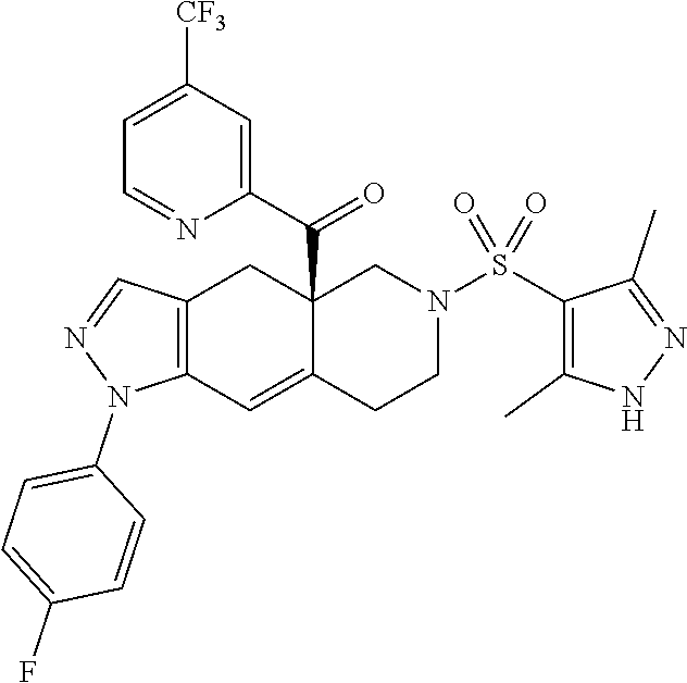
C12=C(C=C3C(C(C4=CC([CF3])=CC=N4)=O)(C1)CN(S(C1=C(C)NN=C1C)(=O)=O)CC3)N(C1=CC=C(F)C=C1)N=C2
